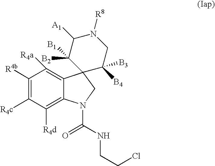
C1([R4b])=C([R4c])C([R4d])=C2C(=C1[R4a])C1(CN2C(NCCCl)=O)C([B4])([B3])CN([R8])C([A1])C1([B1])[B2]
